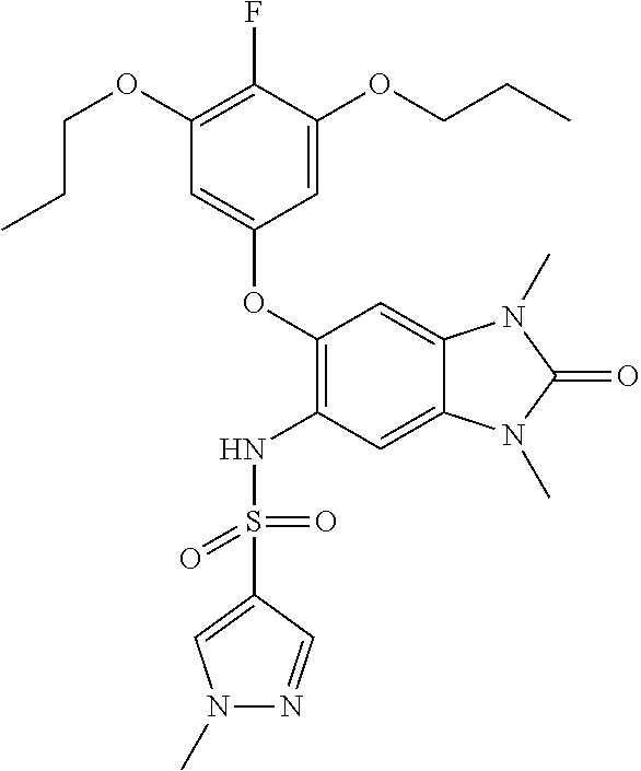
C1(OCCC)=C(F)C(OCCC)=CC(OC2=C(NS(C3=CN(C)N=C3)(=O)=O)C=C3C(=C2)N(C)C(=O)N3C)=C1
